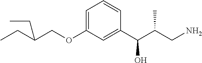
C1=C(OCC(CC)CC)C=C(C(C(CN)C)O)C=C1
